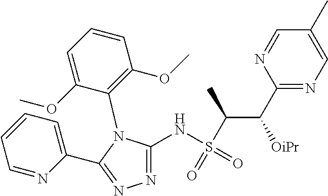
C1=CC=NC(C2=NN=C(NS(C(C(C3=NC=C(C)C=N3)[OiPr])C)(=O)=O)N2C2=C(OC)C=CC=C2OC)=C1
